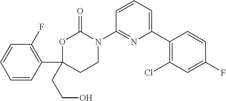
C1(CCO)(C2=C(F)C=CC=C2)CCN(C2=NC(C3=C(Cl)C=C(F)C=C3)=CC=C2)C(=O)O1
